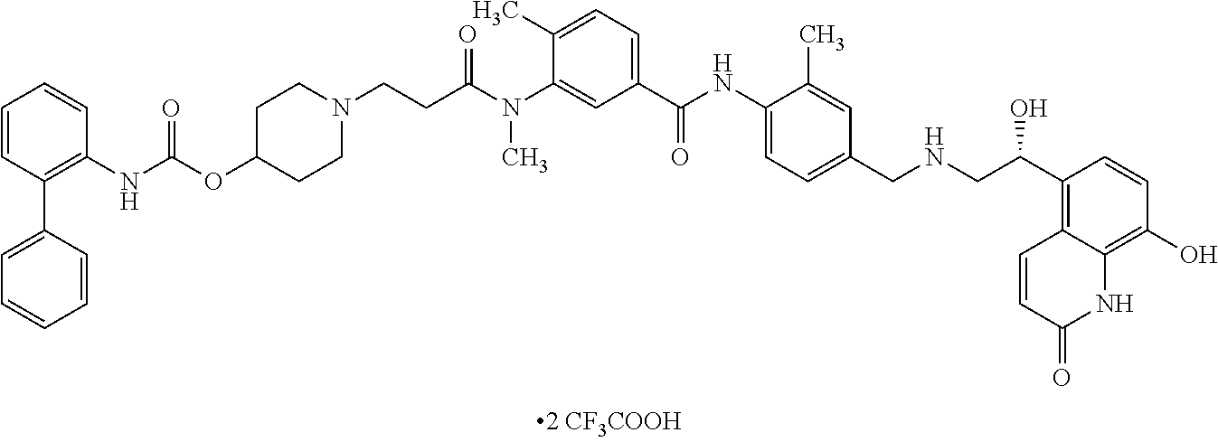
C1=CC(C2=CC=CC=C2)=C(NC(=O)OC2CCN(CCC(N(C3=CC(C(NC4=CC=C(CNCC(C5=C6C(=C(O)C=C5)NC(=O)C=C6)O)C=C4C)=O)=CC=C3C)C)=O)CC2)C=C1
